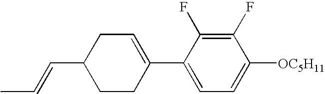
C1(F)=C(F)C(C2=CCC(C=CC)CC2)=CC=C1[OC5H11]
